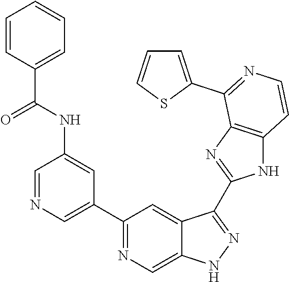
C1=NC=C(C2=NC=C3C(=C2)C(C2=NC4=C(N2)C=CN=C4C2=CC=CS2)=NN3)C=C1NC(C1=CC=CC=C1)=O
